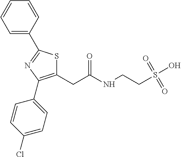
C1(CC(=O)NCCS(O)(=O)=O)=C(C2=CC=C(Cl)C=C2)N=C(C2=CC=CC=C2)S1
